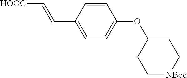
C1=C(C=C[HOOC])C=CC(OC2CC[NBoc]CC2)=C1
